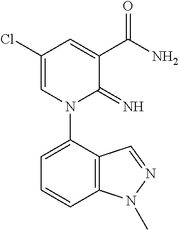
C1(Cl)=CN(C2=CC=CC3=C2C=NN3C)C(=N)C(C(N)=O)=C1
